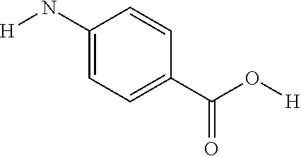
C1(N[H])=CC=C(C(O[H])=O)C=C1
